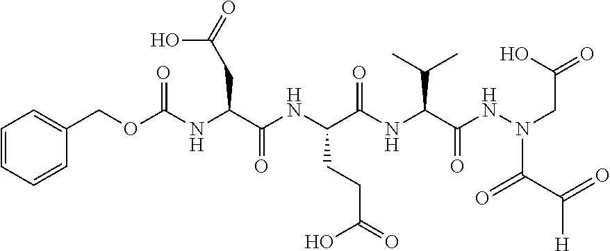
C1=CC=CC(COC(NC(C(NC(C(NC(C(NN(CC(=O)O)C(C(=O)[H])=O)=O)C(C)C)=O)CCC(=O)O)=O)CC(=O)O)=O)=C1
